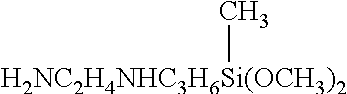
[H2NC2H4NHC3H6Si(OCH3)2]C
